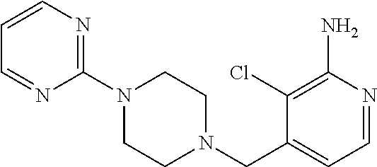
C1=CN=C(N2CCN(CC3=CC=NC(N)=C3Cl)CC2)N=C1
